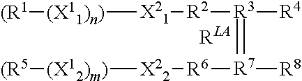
[(R1][(X11)n)][X21][R2][R3](=[R7]([R6][X22][(X12)m)][(R5])[R8])[R4]
